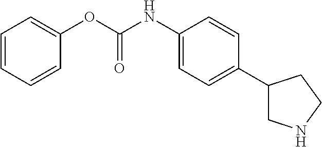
C1=CC=CC(OC(NC2=CC=C(C3CNCC3)C=C2)=O)=C1
